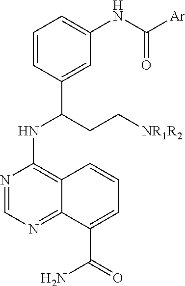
C1=CC(C(CC[NR1R2])NC2=C3C(=NC=N2)C(C(=O)N)=CC=C3)=CC(NC([Ar])=O)=C1
